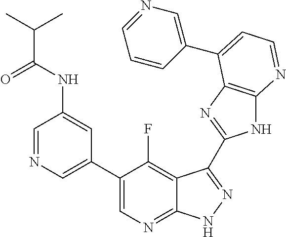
C1=NC=C(C2=CN=C3C(=C2F)C(C2=NC4=C(N2)N=CC=C4C2=CN=CC=C2)=NN3)C=C1NC(C(C)C)=O
